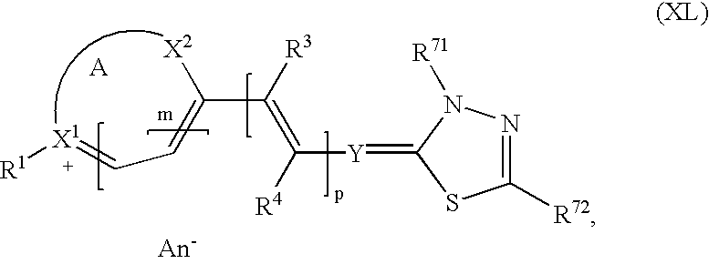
C(C([R3])=C([R4])[Y]=C1SC([R72])=NN1[R71])(=CC=[X1][R1])[X2].[A]
